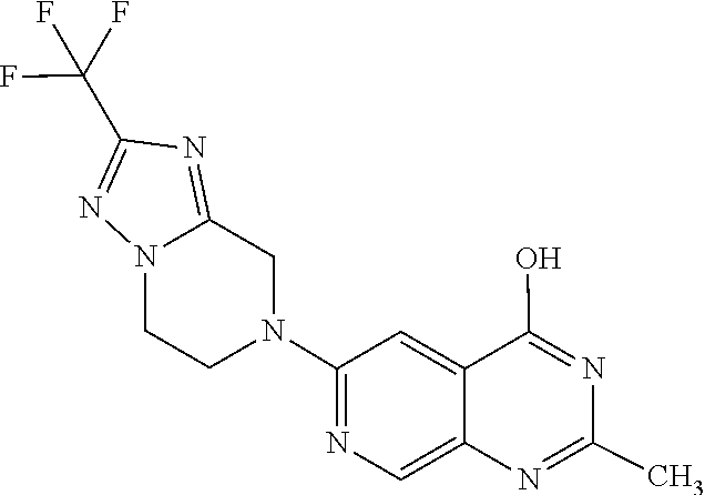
N1=C(O)C2=CC(N3CCN4N=C(C(F)(F)F)N=C4C3)=NC=C2N=C1C
